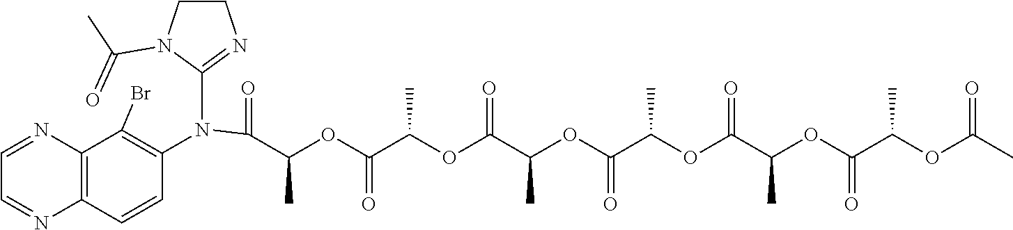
C(OC(C(OC(C(OC(C(OC(C(OC(C(OC(C)=O)C)=O)C)=O)C)=O)C)=O)C)=O)(C)C(=O)N(C1=NCCN1C(=O)C)C1=C(Br)C2=C(C=C1)N=CC=N2
